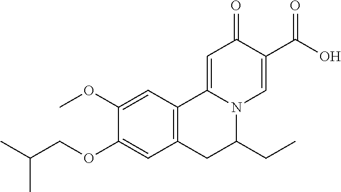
C1(OC)=CC2=C(C=C1OCC(C)C)CC(CC)N1C2=CC(=O)C(C(O)=O)=C1
